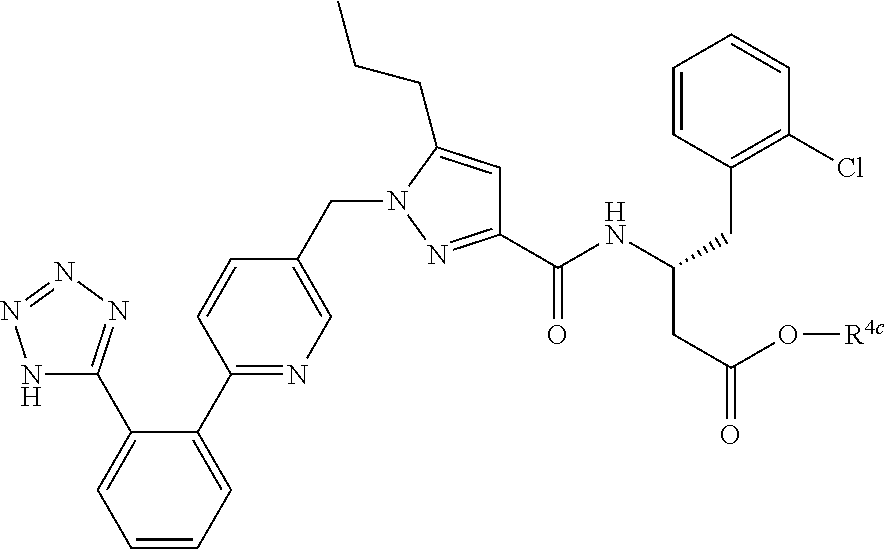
N1C(C2=CC=CC=C2C2=NC=C(CN3N=C(C(NC(CC4=C(Cl)C=CC=C4)CC(O[R4c])=O)=O)C=C3CCC)C=C2)=NN=N1
